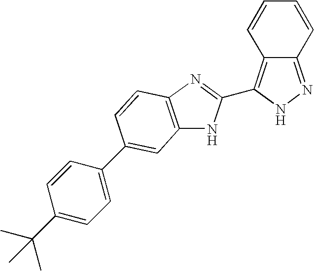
C12=NNC(C3=NC4=C(N3)C=C(C3=CC=C(C(C)(C)C)C=C3)C=C4)=C1C=CC=C2
